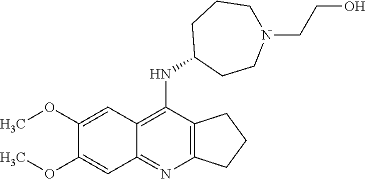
C12=C(N=C3C(=C1NC1CCN(CCO)CCC1)C=C(OC)C(OC)=C3)CCC2
